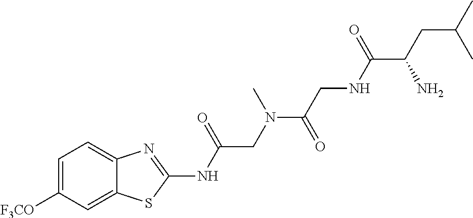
C1=C([F3CO])C=C2C(=C1)N=C(NC(CN(C(CNC(C(CC(C)C)N)=O)=O)C)=O)S2
